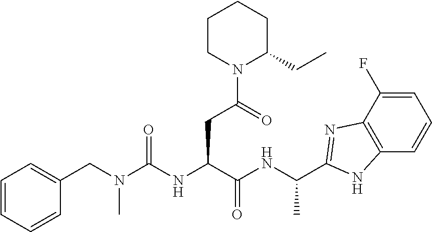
C(CC(NC(N(CC1=CC=CC=C1)C)=O)C(NC(C)C1=NC2=C(C=CC=C2F)N1)=O)(=O)N1CCCCC1CC
